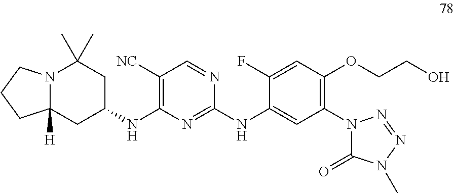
C1([NC])=C(NC2CC(C)(C)N3C([H])(C2)CCC3)N=C(NC2=CC(N3N=NN(C)C3=O)=C(OCCO)C=C2F)N=C1
